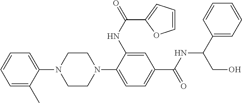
C1CN(C2=CC=C(C(NC(CO)C3=CC=CC=C3)=O)C=C2NC(C2=CC=CO2)=O)CCN1C1=CC=CC=C1C
